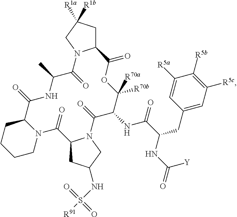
C12CC([R1b])([R1a])CN1C(=O)C(C)NC(=O)C1CCCCN1C(=O)C1CC(NS(=O)(=O)[R91])CN1C(=O)C(NC(=O)C(CC1=CC([R5c])=C([R5b])C([R5a])=C1)NC([Y])=O)C([R70a])([R70b])OC2=O
